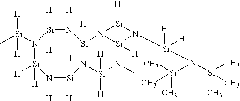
N1([H])[Si]([H])([H])N2[Si]([H])(N([H])[Si]([H])([H])N([Si](C)([H])[H])[Si]1([H])[H])N1[Si]([H])(N(C)[Si]2([H])[H])N([Si]([H])(N([Si](C)(C)C)[Si](C)(C)C)[H])[Si]1[H]
